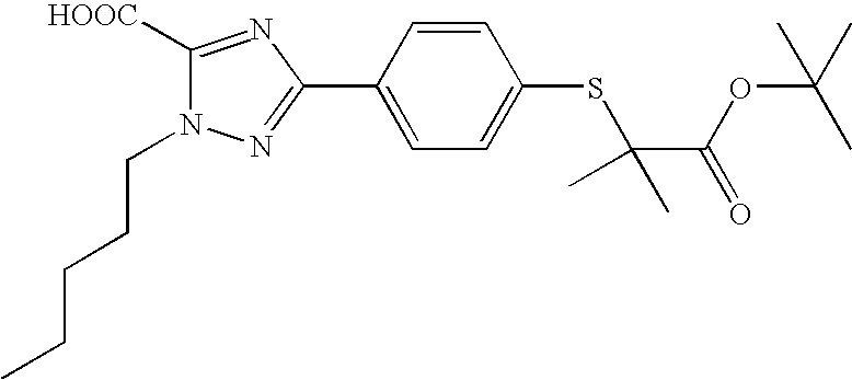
C1([HOOC])=NC(C2=CC=C(SC(C(=O)OC(C)(C)C)(C)C)C=C2)=NN1CCCCC
